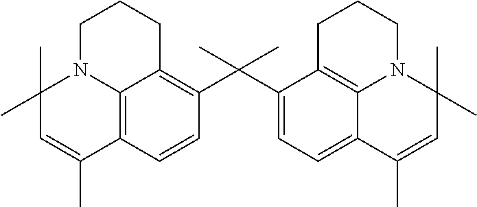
C1=CC2=C3C(=C1C(C)(C)C1=CC=C4C5=C1CCCN5C(C)(C)C=C4C)CCCN3C(C)(C)C=C2C
